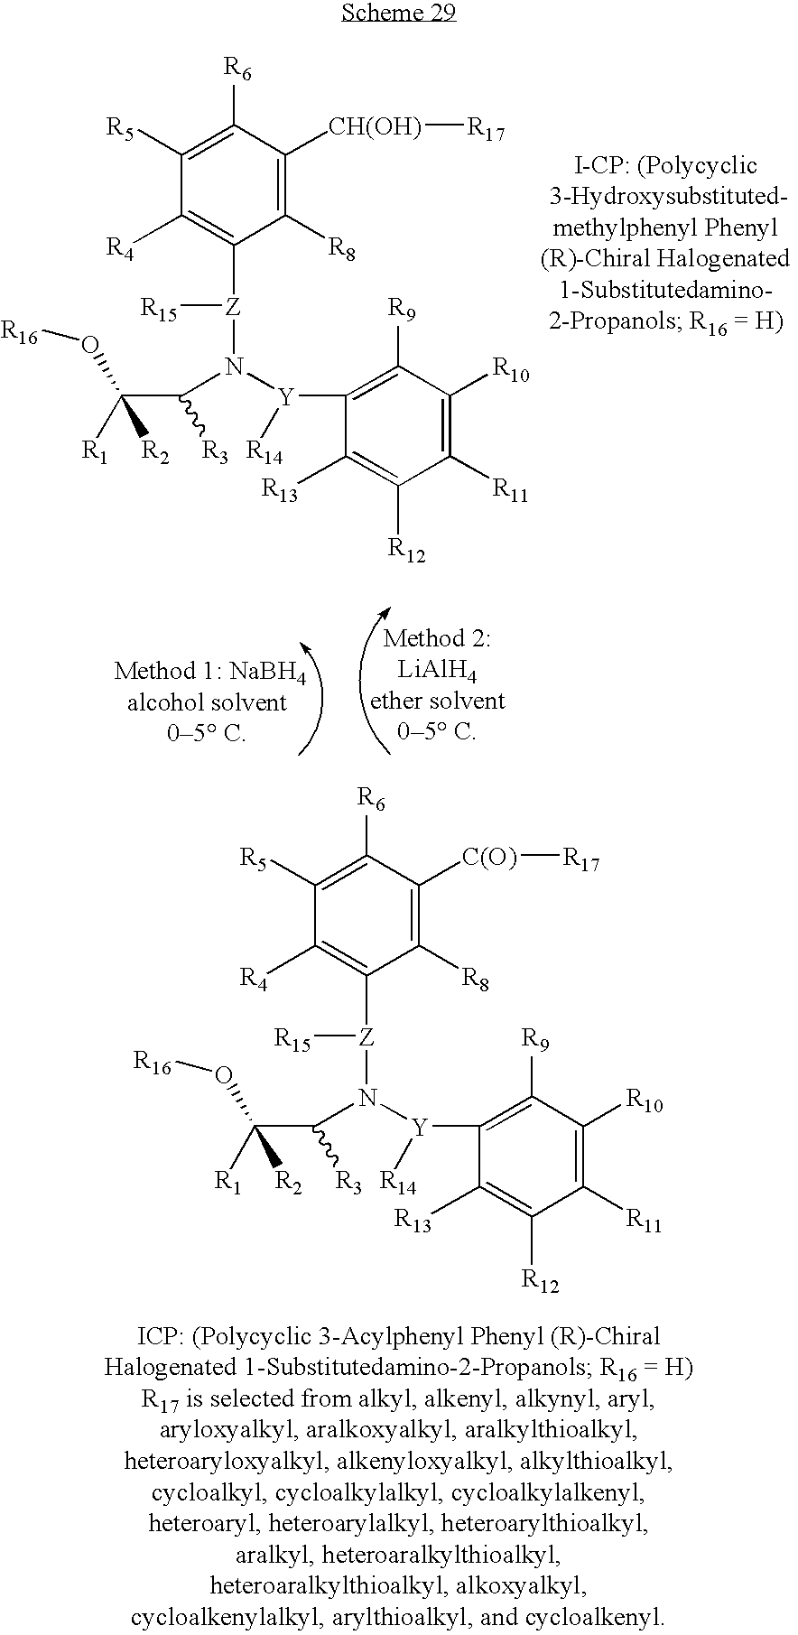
[Z](N([Y]([R14])C1=C([R9])C([R10])=C([R11])C([R12])=C1[R13])C(C([R1])([R2])O[R16])[R3])([R15])C1=C([R4])C([R5])=C([R6])C([CH(OH)][R17])=C1[R8].[Z](N([Y]([R14])C1=C([R9])C([R10])=C([R11])C([R12])=C1[R13])C(C([R1])([R2])O[R16])[R3])([R15])C1=C([R4])C([R5])=C([R6])C([C(O)][R17])=C1[R8]
